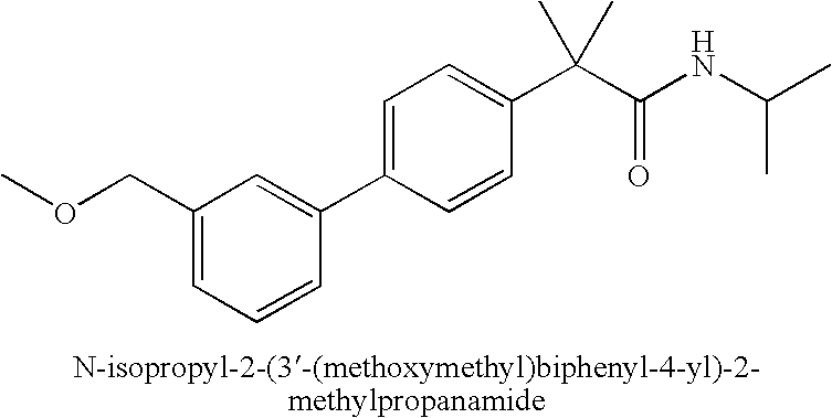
C1(COC)=CC=CC(C2=CC=C(C(C(NC(C)C)=O)(C)C)C=C2)=C1
